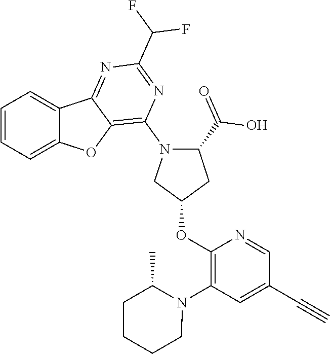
C1=CC=C2C(=C1)C1=NC(C(F)F)=NC(N3C(C(=O)O)CC(OC4=C(N5C(C)CCCC5)C=C(C#C)C=N4)C3)=C1O2
